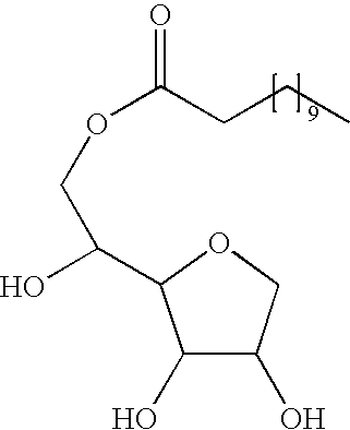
C1(O)C(O)COC1C(O)COC(CCC)=O
